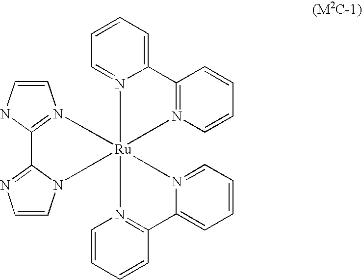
C1=CNC2=N1[Ru]13(N4C=CN=C24)(N2=C(C=CC=C2)C2=CC=CC=N21)N1=CC=CC=C1C1=N3C=CC=C1
